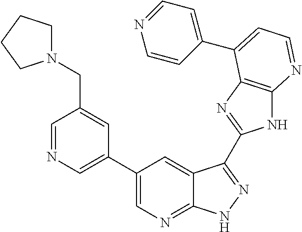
C1=NC=C(C2=CN=C3C(=C2)C(C2=NC4=C(N2)N=CC=C4C2=CC=NC=C2)=NN3)C=C1CN1CCCC1
